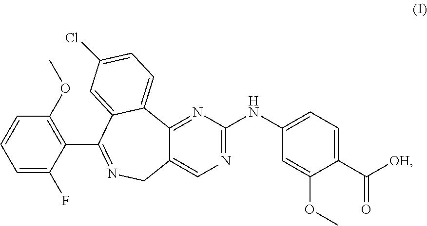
C12=CN=C(NC3=CC=C(C([OH])=O)C(OC)=C3)N=C1C1=CC=C(Cl)C=C1C(C1=C(OC)C=CC=C1F)=NC2
